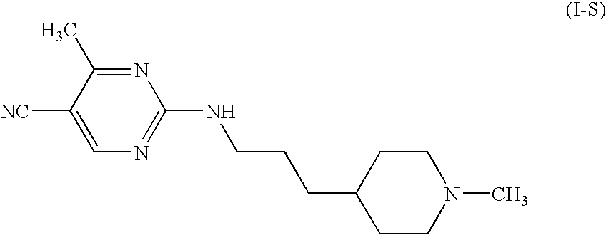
C1CN(C)CCC1CCCNC1=NC=C([NC])C(C)=N1
